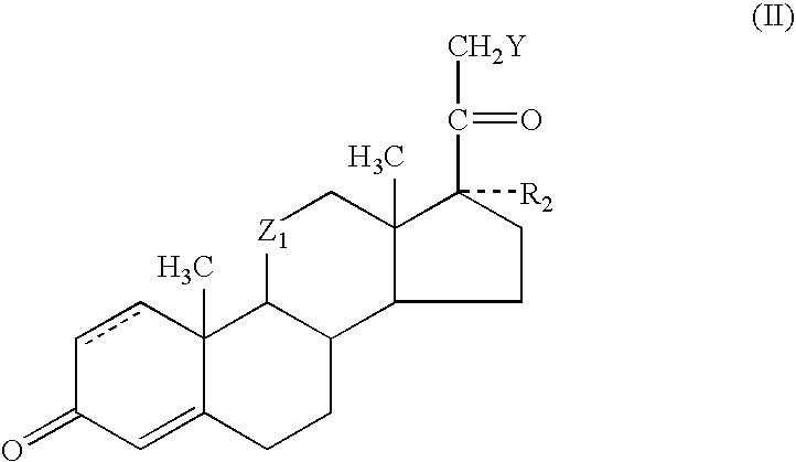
c1cC2(C)C(=CC1=O)CCC1C2[Z1]CC2(C)C1CCC2(C([CH2Y])=O)[R2]
